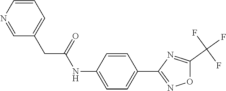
C1=C(NC(=O)CC2=CC=CN=C2)C=CC(C2=NOC(C(F)(F)F)=N2)=C1
